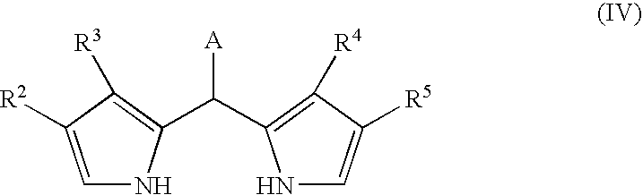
C1=C([R2])C([R3])=C(C([A])C2=C([R4])C([R5])=CN2)N1
